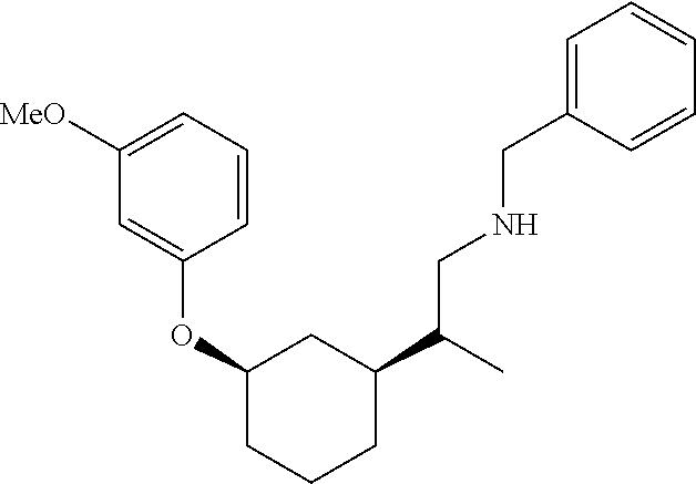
C1(OC2=CC([MeO])=CC=C2)CCCC(C(C)CNCC2=CC=CC=C2)C1
